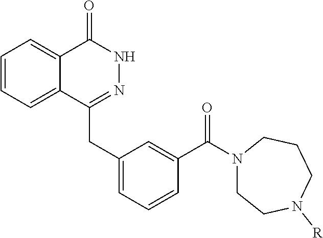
C1=CC=C2C(=C1)C(=O)NN=C2CC1=CC=CC(C(=O)N2CCN([R])CCC2)=C1
